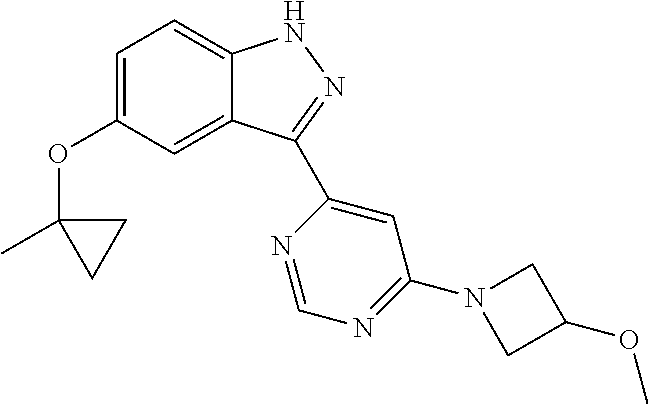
C1=C(OC2(C)CC2)C=C2C(=C1)NN=C2C1=CC(N2CC(OC)C2)=NC=N1
